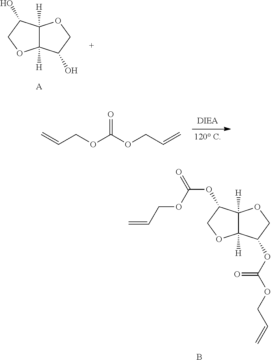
C12([H])C([H])(C(OC(OCC=C)=O)CO1)OCC2OC(OCC=C)=O.B.C12([H])C([H])(C(O)CO1)OCC2O.[A].C(OC(OCC=C)=O)C=C
